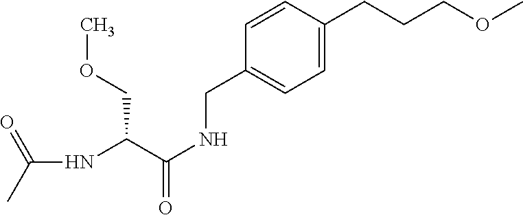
C(C(C(NCC1=CC=C(CCCOC)C=C1)=O)NC(C)=O)OC
